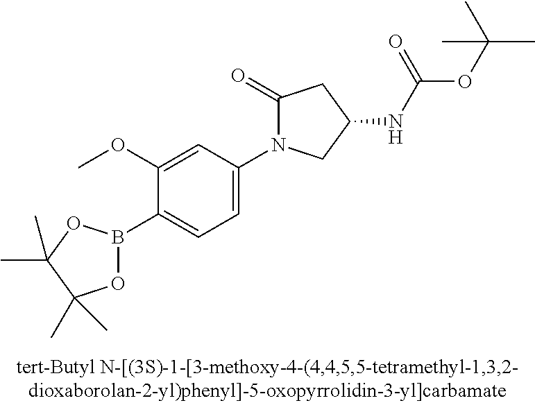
C1(OC)=CC(N2C(=O)CC(NC(OC(C)(C)C)=O)C2)=CC=C1B1OC(C)(C)C(C)(C)O1
